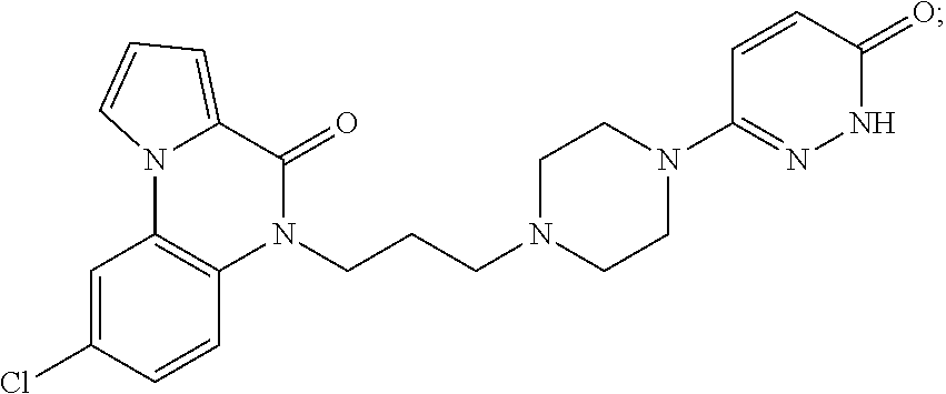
C1=C(Cl)C=CC2=C1N1C(=CC=C1)C(=O)N2CCCN1CCN(C2=NNC(=O)C=C2)CC1
